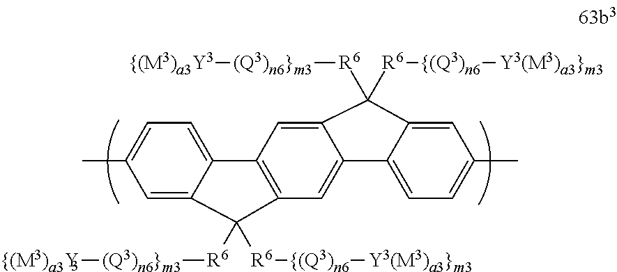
C12=CC=C(C)C=C1C([R6][(Q3)n6}m3][{(M3)a3Y3])([R6][{(Q3)n6][Y3(M3)a3}m3])C1=C2C=C2C(=C1)C1=CC=C(C)C=C1C2([R6][{(Q3)n6][Y3(M3)a3}m3])[R6][(Q3)n6}m3][{(M3)a3Y3]
